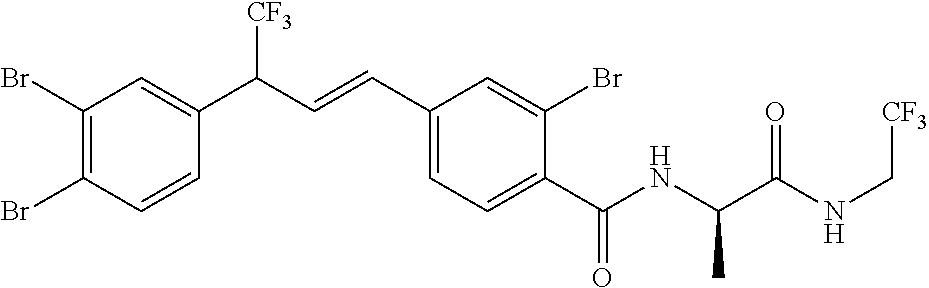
C1(Br)=C(Br)C=CC(C(C=CC2=CC=C(C(NC(C(NC[CF3])=O)C)=O)C(Br)=C2)[CF3])=C1
